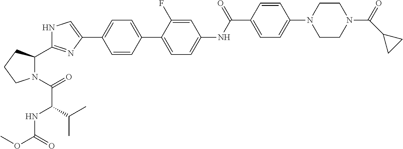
C1=CC(C2=CC=C(NC(C3=CC=C(N4CCN(C(=O)C5CC5)CC4)C=C3)=O)C=C2F)=CC=C1C1=CNC(C2N(C(=O)C(NC(OC)=O)C(C)C)CCC2)=N1
